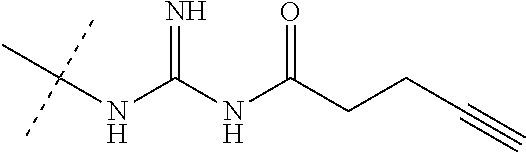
CC(NC(NC(CCC#C)=O)=N)(C)C
